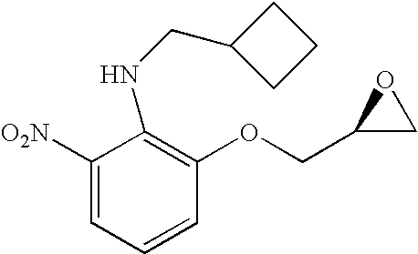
C1=C([O2N])C(NCC2CCC2)=C(OCC2CO2)C=C1
